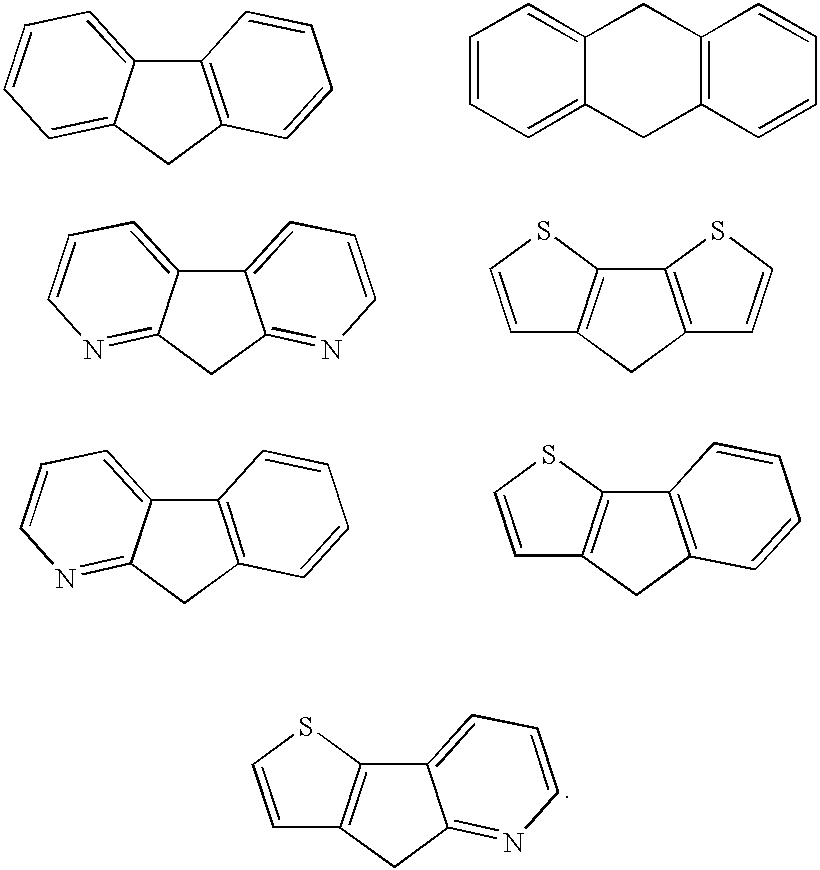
C12=C(CC3=CC=CC=C13)C=CC=C2.C1=CC=C2C(=C1)CC1=C(C2)C=CC=C1.C12=CC=CN=C1CC1=NC=CC=C21.C12=C(CC3=C1SC=C3)C=CS2.C12=C(CC3=NC=CC=C13)C=CC=C2.C12=C(CC3=C1SC=C3)C=CC=C2.C12=CC=CN=C1CC1=C2SC=C1
